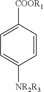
C1=CC([COOR1])=CC=C1[NR2R3]
